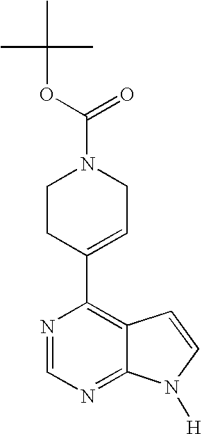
N1=CN=C2C(=C1C1=CCN(C(=O)OC(C)(C)C)CC1)C=CN2[H]
